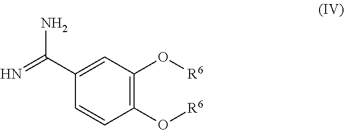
C1(O[R6])=C(O[R6])C=C(C(=N)N)C=C1
